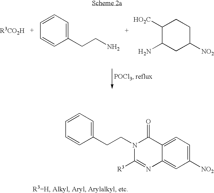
C1=CC=C(CCN)C=C1.C1([HO2C])C(N)CC([NO2])CC1.C1=CC=C(CCN2C([R3])=NC3=CC([NO2])=CC=C3C2=O)C=C1
